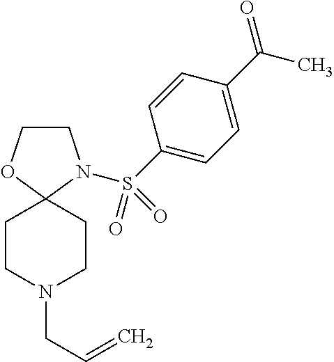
C1COC2(N1S(C1=CC=C(C(C)=O)C=C1)(=O)=O)CCN(CC=C)CC2
